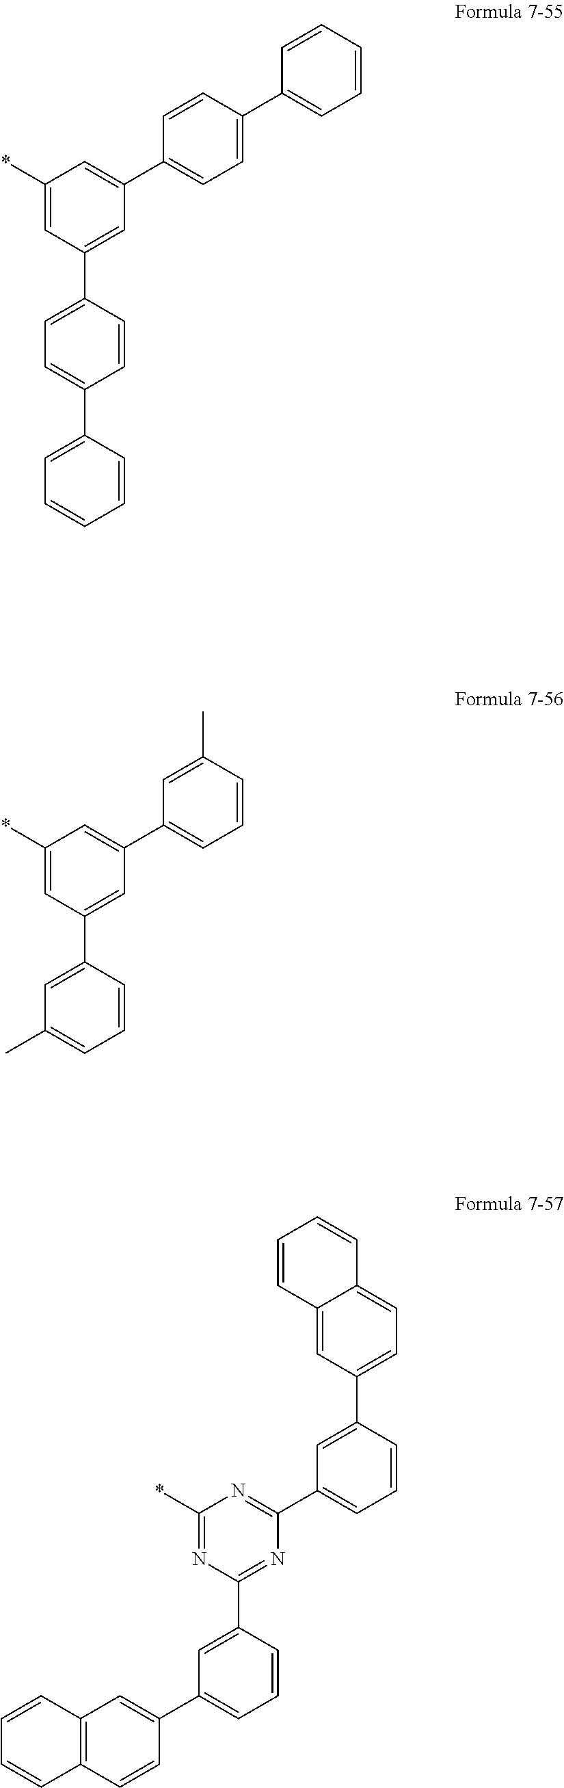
C1(*)=CC(C2=CC=C(C3=CC=CC=C3)C=C2)=CC(C2=CC=C(C3=CC=CC=C3)C=C2)=C1.CC1=CC=CC(C2=CC(C3=CC=CC(C)=C3)=CC(*)=C2)=C1.C1(*)=NC(C2=CC(C3=CC4=C(C=C3)C=CC=C4)=CC=C2)=NC(C2=CC=CC(C3=CC=C4C(=C3)C=CC=C4)=C2)=N1
